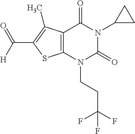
C12=C(N(CCC(F)(F)F)C(=O)N(C3CC3)C1=O)SC(C(=O)[H])=C2C
